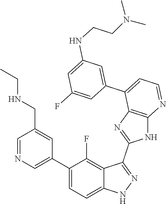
C1=NC=C(C2=CC=C3C(=C2F)C(C2=NC4=C(N2)N=CC=C4C2=CC(NCCN(C)C)=CC(F)=C2)=NN3)C=C1CNCC
